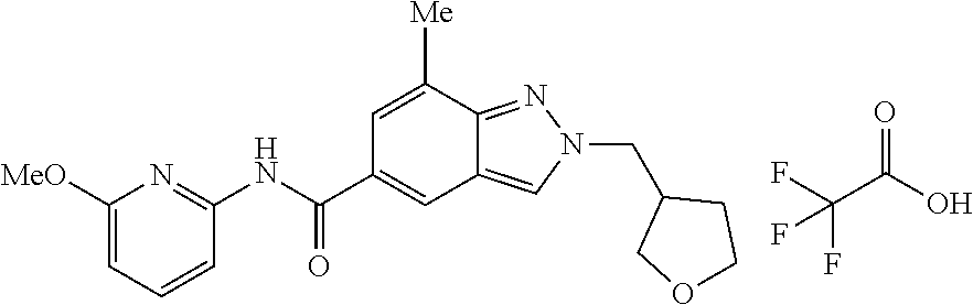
C1([MeO])=CC=CC(NC(C2=CC3=CN(CC4COCC4)N=C3C([Me])=C2)=O)=N1.C(C(O)=O)(F)(F)F
